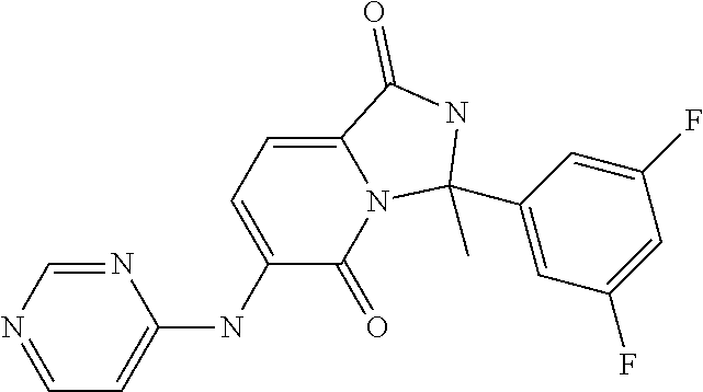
C1=NC=NC(NC2=CC=C3N(C2=O)C(C2=CC(F)=CC(F)=C2)(C)NC3=O)=C1
